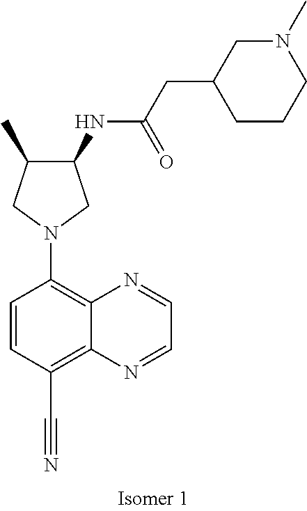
C1(NC(CC2CCCN(C)C2)=O)C(C)CN(C2=C3C(=C(C#N)C=C2)N=CC=N3)C1
